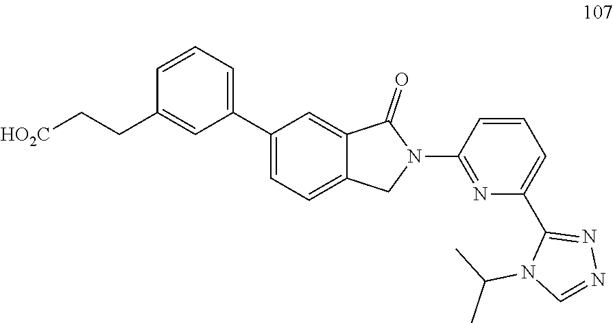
C1(C2=CC=CC(CC[HO2C])=C2)=CC=C2C(=C1)C(=O)N(C1=NC(C3=NN=CN3C(C)C)=CC=C1)C2
